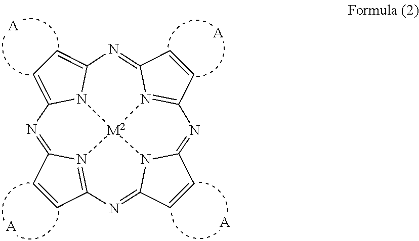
N12[M2]34N5=C6C=CC5=NC1=CC=C2N=C1N3=C(C=C1)N=C1N4C(=N6)C=C1.[A].[A].[A].[A]
